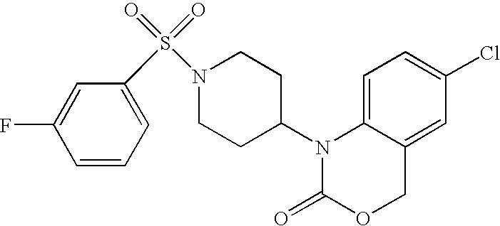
C1=C2C(=CC(Cl)=C1)COC(=O)N2C1CCN(S(=O)(=O)C2=CC=CC(F)=C2)CC1
